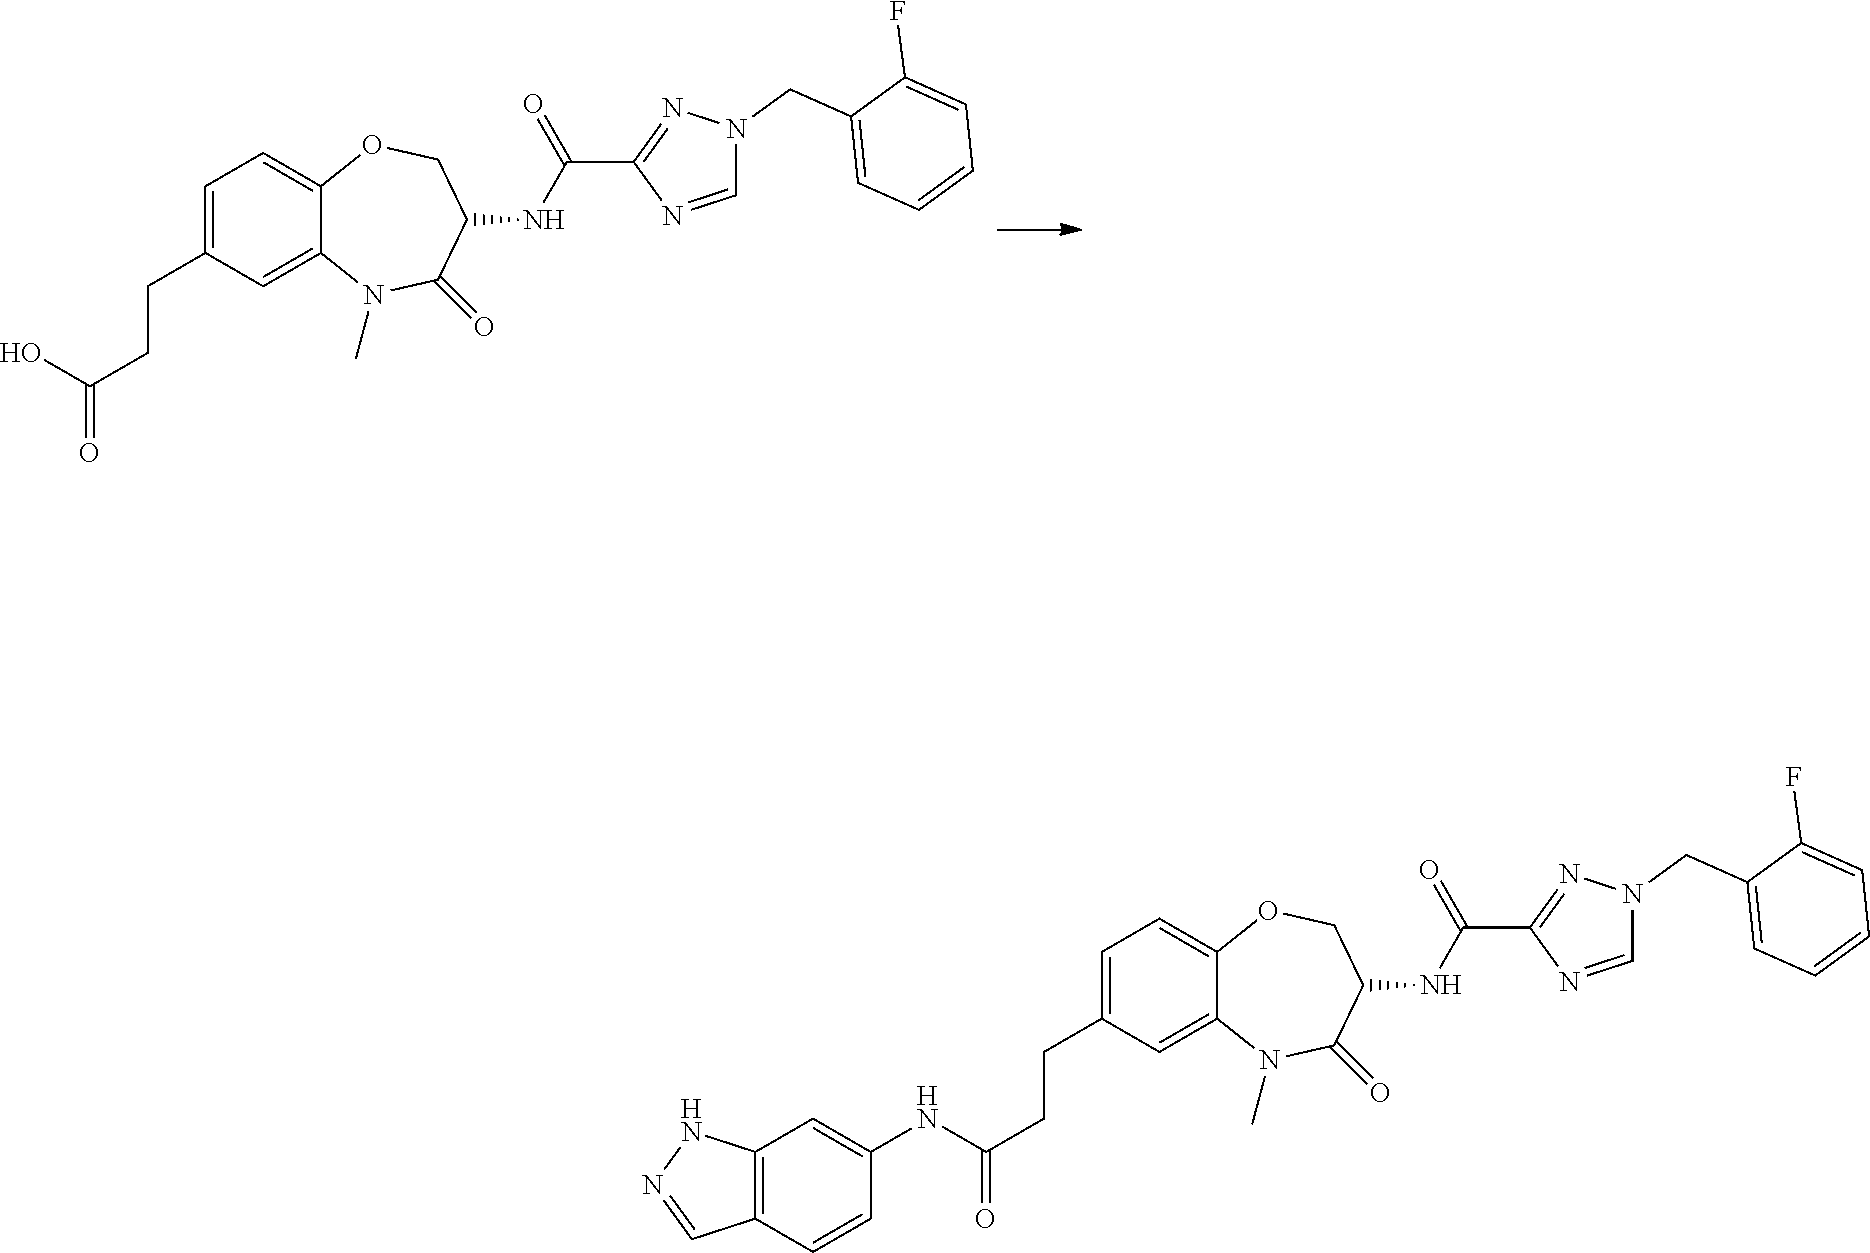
C1=C(CCC(NC2=CC3=C(C=C2)C=NN3)=O)C=C2C(=C1)OCC(NC(C1=NN(CC3=CC=CC=C3F)C=N1)=O)C(=O)N2C.C1=C(CCC(O)=O)C=C2C(=C1)OCC(NC(C1=NN(CC3=CC=CC=C3F)C=N1)=O)C(=O)N2C
